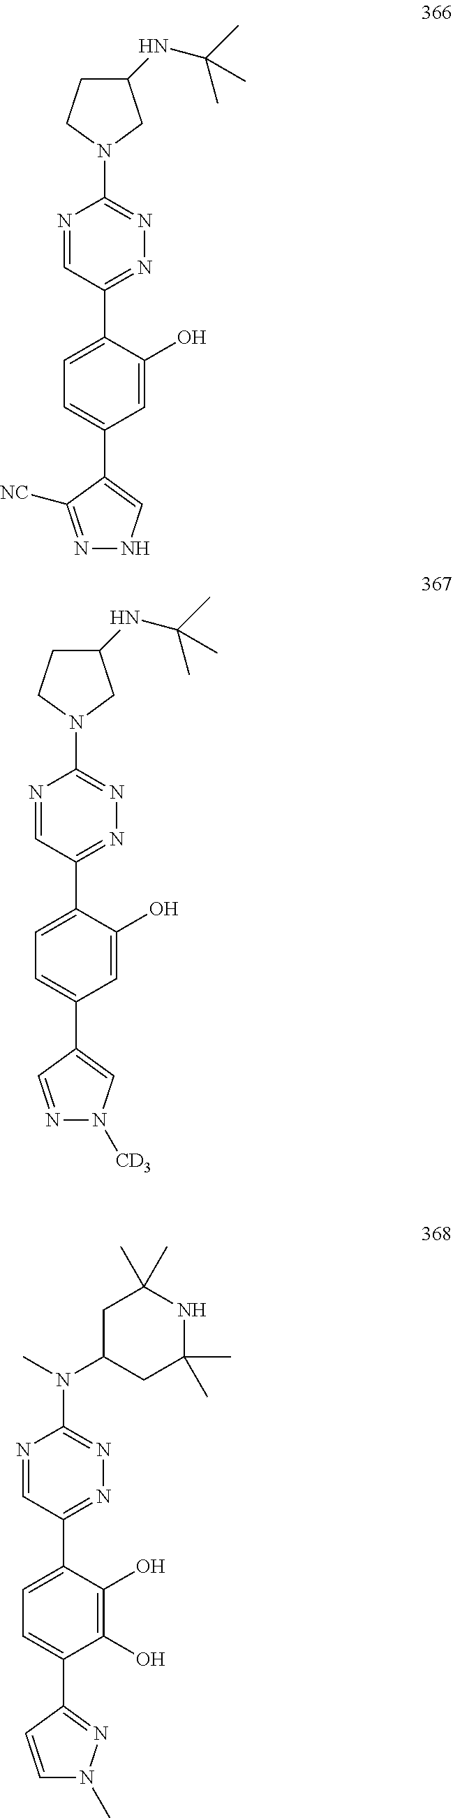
N1=C(C2=CC=C(C3=CNN=C3[NC])C=C2O)C=NC(N2CC(NC(C)(C)C)CC2)=N1.N1=C(C2=CC=C(C3=CN([CD3])N=C3)C=C2O)C=NC(N2CC(NC(C)(C)C)CC2)=N1.N1=C(C2=CC=C(C3=NN(C)C=C3)C(O)=C2O)C=NC(N(C)C2CC(C)(C)NC(C)(C)C2)=N1
